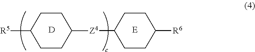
C1CC([Z4]C2CCC([R5])CC2)CCC1[R6].[D].[E]
